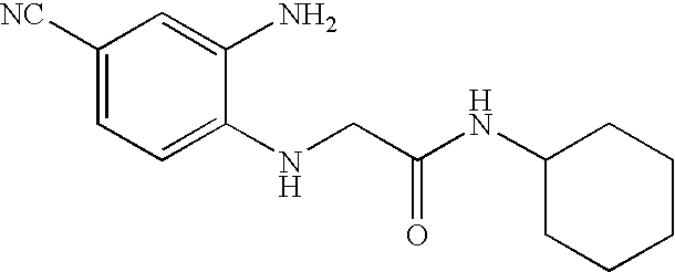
C1=C(NCC(NC2CCCCC2)=O)C(N)=CC([NC])=C1
